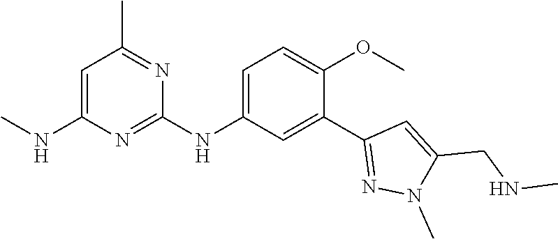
C1(NC2=CC=C(OC)C(C3=NN(C)C(CNC)=C3)=C2)=NC(NC)=CC(C)=N1
